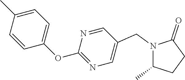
N1(CC2=CN=C(OC3=CC=C(C)C=C3)N=C2)C(C)CCC1=O
